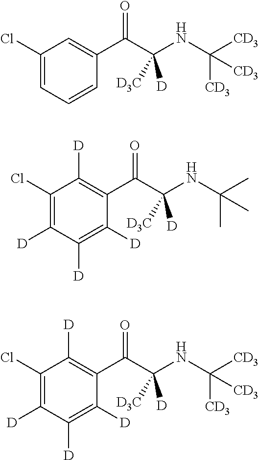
C1(Cl)=CC=CC(C(C(NC([CD3])([CD3])[CD3])([D])[D3C])=O)=C1.C1(Cl)=C([D])C([D])=C([D])C(C(C(NC(C)(C)C)([D])[D3C])=O)=C1[D].C1(Cl)=C([D])C([D])=C([D])C(C(C(NC([CD3])([CD3])[CD3])([D])[D3C])=O)=C1[D]
